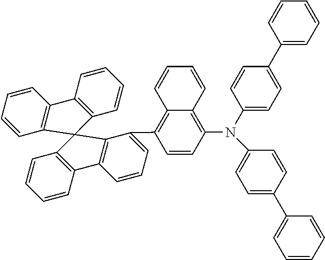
N(C1=CC=C(C2=CC=CC=C2)C=C1)(C1=C2C(=C(C3=CC=CC4=C3C3(C5=C4C=CC=C5)C4=C(C=CC=C4)C4=C3C=CC=C4)C=C1)C=CC=C2)C1=CC=C(C2=CC=CC=C2)C=C1
